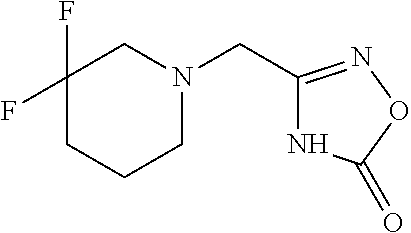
N1C(CN2CCCC(F)(F)C2)=NOC1=O
